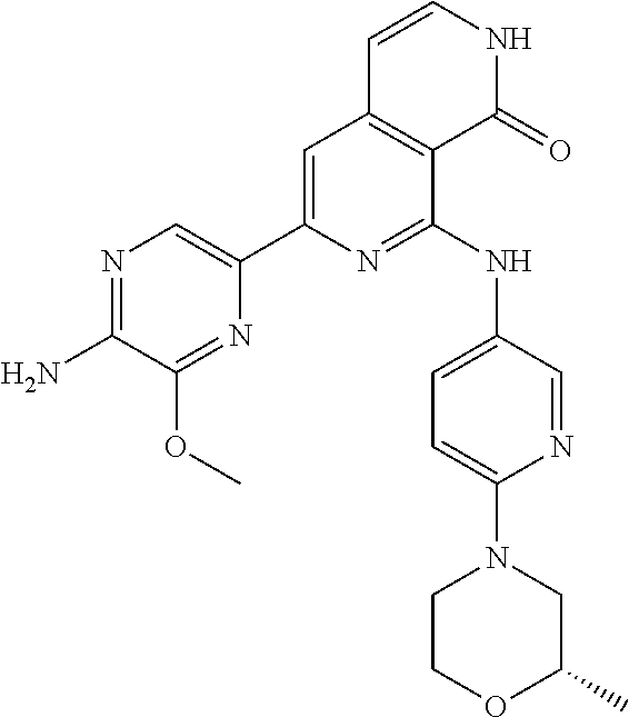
N1=C(N)C(OC)=NC(C2=CC3=C(C(NC4=CC=C(N5CCOC(C)C5)N=C4)=N2)C(=O)NC=C3)=C1
